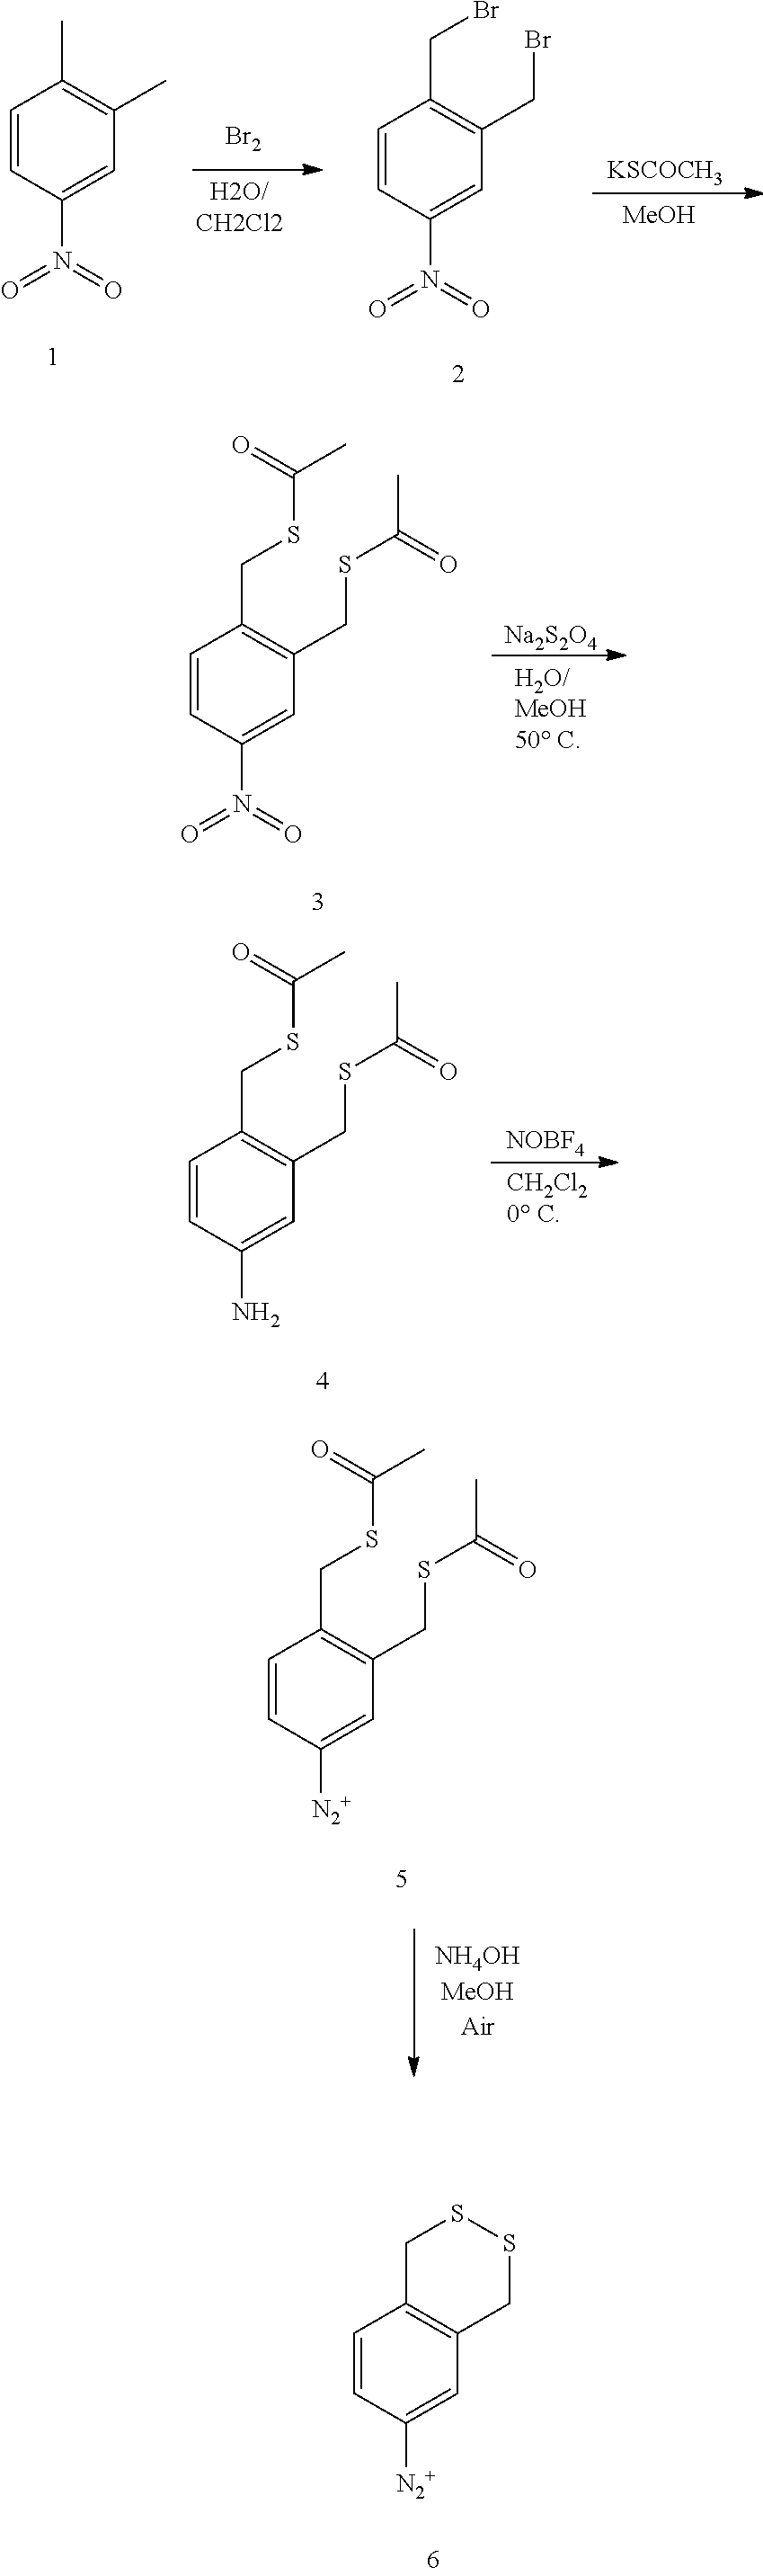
C1=CC([N2+])=CC2=C1CSSC2.[KSCOCH3].[MeOH].C1=CC(N(=O)=O)=CC(CBr)=C1CBr.C1=CC(N(=O)=O)=CC(C)=C1C.[Br2].[Na2S2O4].[H2O/MeOH50 C].C1=CC(N(=O)=O)=CC(CSC(=O)C)=C1CSC(=O)C.[NOBF4].[CH2Cl20 C].C1=CC(N)=CC(CSC(=O)C)=C1CSC(=O)C.C1=CC([N2+])=CC(CSC(=O)C)=C1CSC(=O)C
